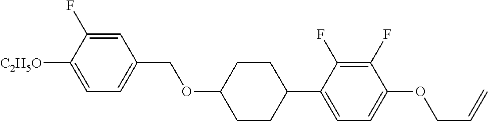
C1=C(F)C([C2H5O])=CC=C1COC1CCC(C2=CC=C(OCC=C)C(F)=C2F)CC1
